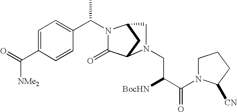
C1=C(C(=O)[NMe2])C=CC(C(N2C(=O)C3CC2CN3CC([BocHN])C(=O)N2CCCC2[CN])C)=C1
